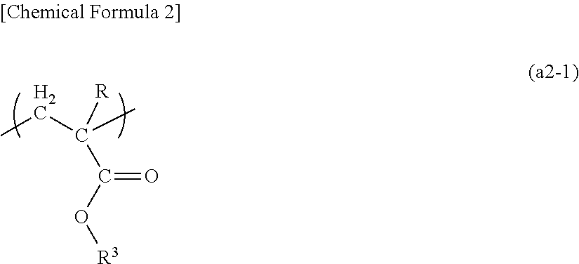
C(C(C)(CC)[R])(O[R3])=O
